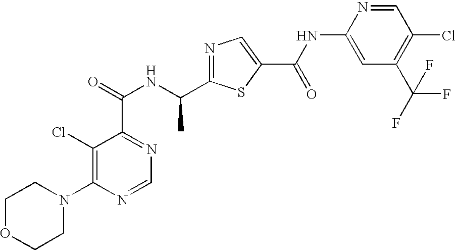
N1=C(C(NC(=O)C2=NC=NC(N3CCOCC3)=C2Cl)C)SC(C(NC2=CC(C(F)(F)F)=C(Cl)C=N2)=O)=C1
